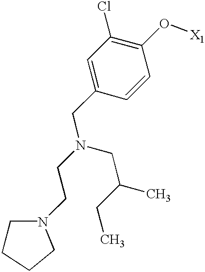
C1=C(CN(CC(CC)C)CCN2CCCC2)C=CC(O[X1])=C1Cl
